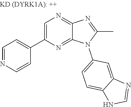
C1=NC=CC(C2=CN=C3N=C(C)N(C4=CC=C5C(=C4)N=CN5)C3=N2)=C1
